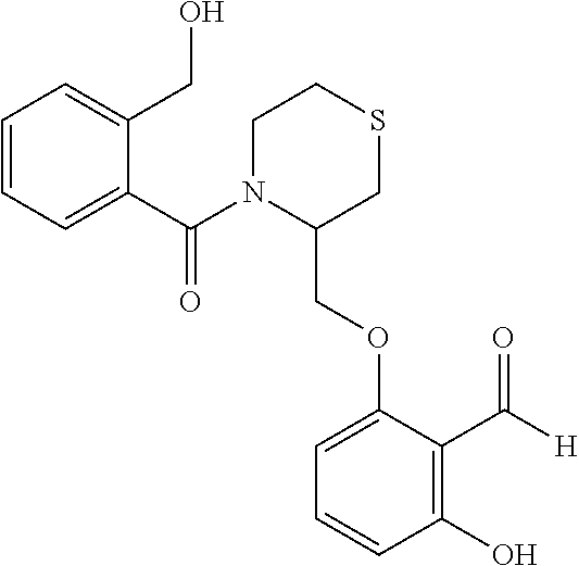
C1=CC=C(C(N2C(COC3=CC=CC(O)=C3C([H])=O)CSCC2)=O)C(CO)=C1
